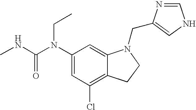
C1(N(C(NC)=O)CC)=CC(Cl)=C2C(=C1)N(CC1=CNC=N1)CC2
